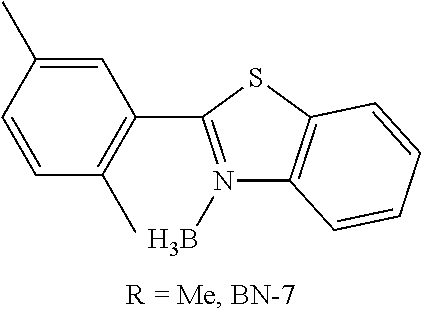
C1=C(C)C=CC(C)=C1C1=N(B)C2=C(S1)C=CC=C2
